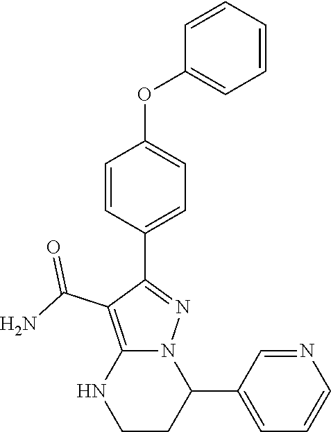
C1=CC(C2=NN3C(=C2C(N)=O)NCCC3C2=CC=CN=C2)=CC=C1OC1=CC=CC=C1
